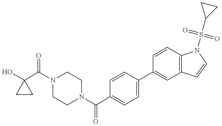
OC1(C(N2CCN(C(C3=CC=C(C4=CC5=C(C=C4)N(S(C4CC4)(=O)=O)C=C5)C=C3)=O)CC2)=O)CC1
